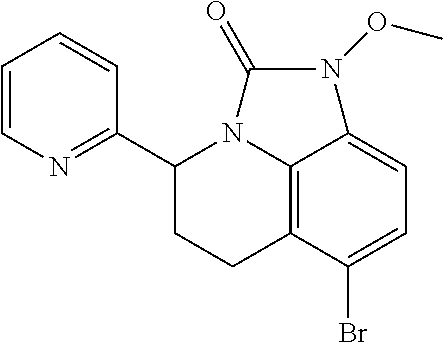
C12=C3C(Br)=CC=C1N(OC)C(=O)N2C(C1=NC=CC=C1)CC3
